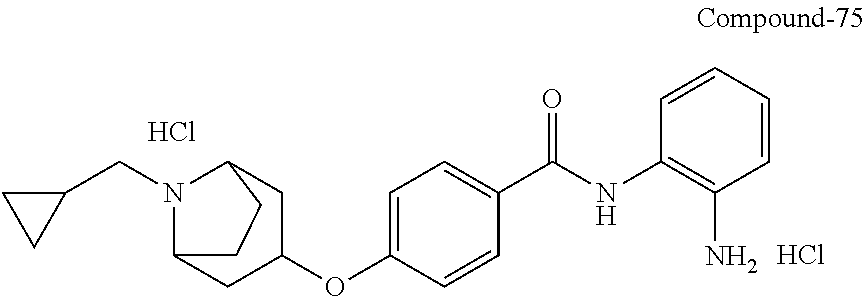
C1(OC2CC3N(CC4CC4)C(C2)CC3)=CC=C(C(=O)NC2=C(N)C=CC=C2)C=C1.Cl.Cl
